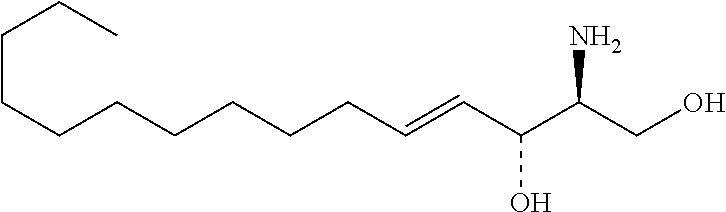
C(CCCCCC=CC(C(CO)N)O)CCCC
